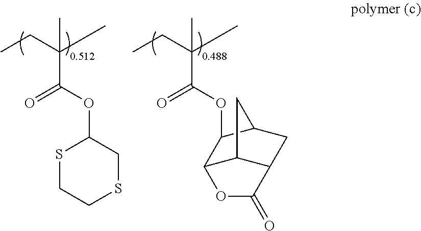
CCC(C)(C)C(OC1SCCSC1)=O.CCC(C)(C)C(OC1C2C3C(CC1C3)C(=O)O2)=O
